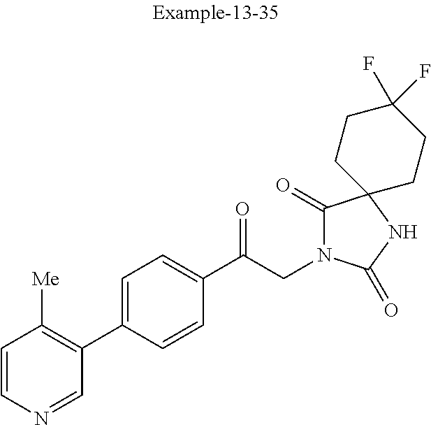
C1=CN=CC(C2=CC=C(C(CN3C(=O)C4(NC3=O)CCC(F)(F)CC4)=O)C=C2)=C1[Me]
